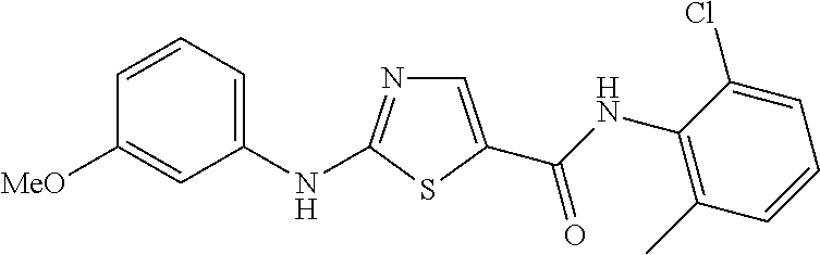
C1(NC2=NC=C(C(NC3=C(C)C=CC=C3Cl)=O)S2)=CC=CC([MeO])=C1
